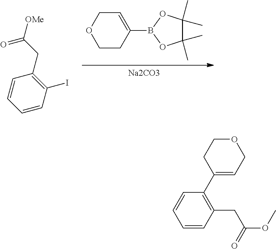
[Na2CO3].C1(B2OC(C)(C)C(C)(C)O2)=CCOCC1.C1=CC(I)=C(CC(=O)[OMe])C=C1.C1=CC(CC(OC)=O)=C(C2=CCOCC2)C=C1
